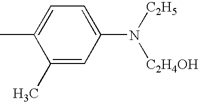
C1(C)=CC(N([C2H5])[C2H4OH])=CC=C1C
